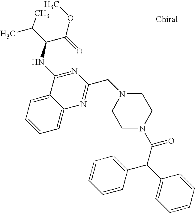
N1(CC2=NC3=CC=CC=C3C(NC(C(=O)OC)C(C)C)=N2)CCN(C(C(C2=CC=CC=C2)C2=CC=CC=C2)=O)CC1
